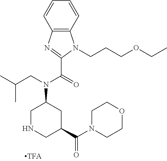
C1NCC(C(N2CCOCC2)=O)CC1N(CC(C)C)C(=O)C1=NC2=C(N1CCCOCC)C=CC=C2
